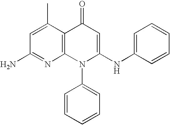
C1=C(C)C2=C(N=C1N)N(C1=CC=CC=C1)C(NC1=CC=CC=C1)=CC2=O
